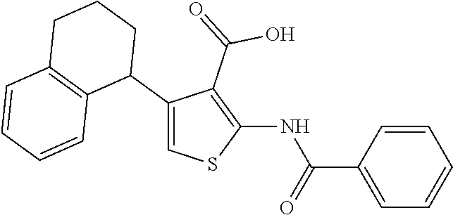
C1=CC(C(=O)NC2=C(C(=O)O)C(C3CCCC4=C3C=CC=C4)=CS2)=CC=C1
